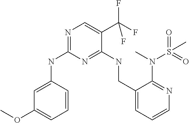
C1=CC(NC2=NC=C(C(F)(F)F)C(NCC3=CC=CN=C3N(C)S(=O)(C)=O)=N2)=CC(OC)=C1
